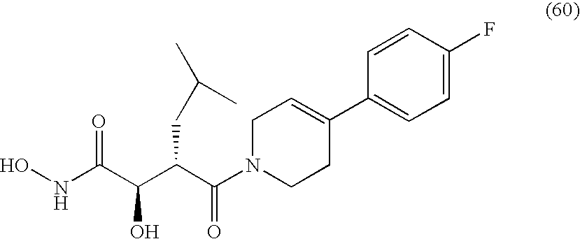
ONC(C(C(C(N1CCC(C2=CC=C(F)C=C2)=CC1)=O)CC(C)C)O)=O
